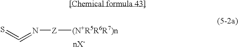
S=C=N[Z][(N+R5R6R7)n]
